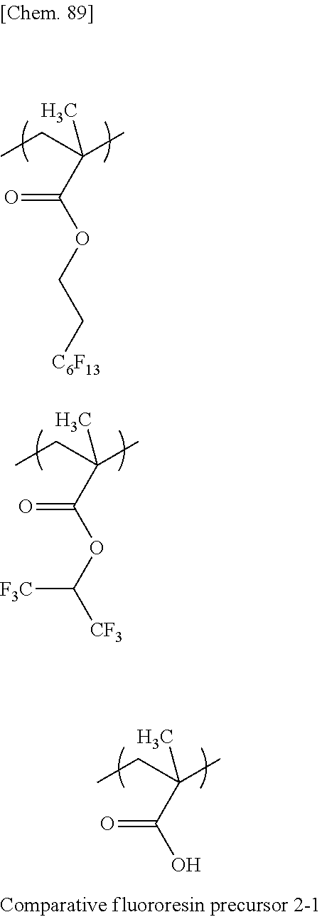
C(CC)(C)(C)C(=O)OCC[C6F13].C(CC)(C)(C)C(=O)OC([CF3])[F3C].C(CC)(C)(C)C(=O)O
